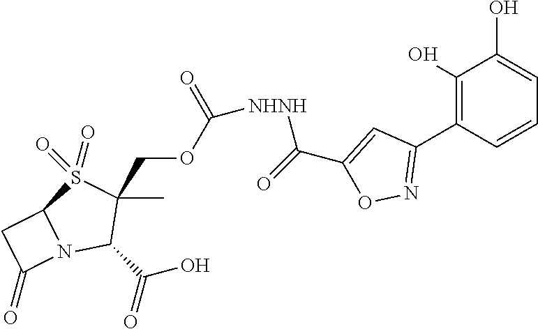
C1(O)=C(C2=NOC(C([NHNH]C(OCC3(C)C(C(O)=O)N4C(S3(=O)=O)CC4=O)=O)=O)=C2)C=CC=C1O
